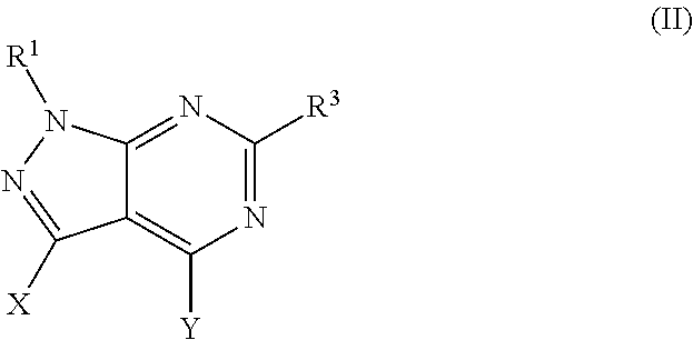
N1=C([R3])N=C2C(=C1[Y])C([X])=NN2[R1]
